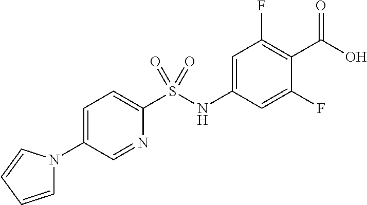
C1=C(N2C=CC=C2)C=NC(S(NC2=CC(F)=C(C(O)=O)C(F)=C2)(=O)=O)=C1
